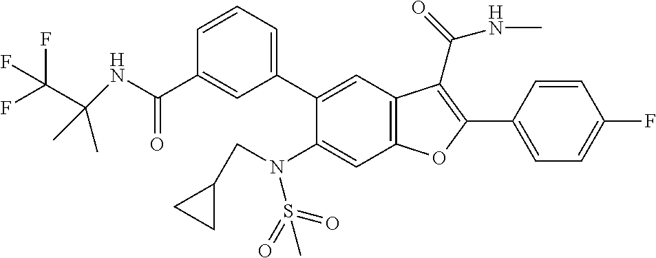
C1=CC(C2=C(C(=O)NC)C3=C(C=C(N(CC4CC4)S(C)(=O)=O)C(C4=CC=CC(C(=O)NC(C(F)(F)F)(C)C)=C4)=C3)O2)=CC=C1F
